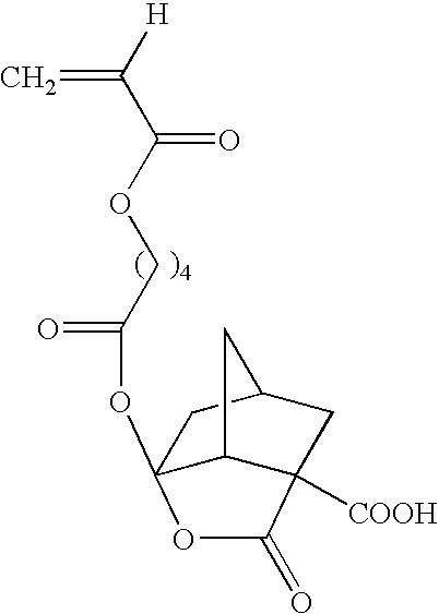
C12(OC(COC(C([H])=C)=O)=O)C3C([COOH])(CC(C1)C3)C(=O)O2
